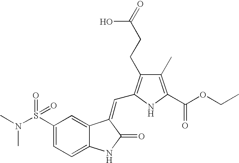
C1(S(N(C)C)(=O)=O)=CC=C2C(=C1)C(=CC1=C(CCC(O)=O)C(C)=C(C(OCC)=O)N1)C(=O)N2
